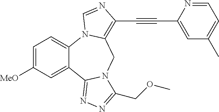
C1=C([MeO])C=C2C(=C1)N1C(=C(C#CC3=CC(C)=CC=N3)N=C1)CN1C2=NN=C1COC
